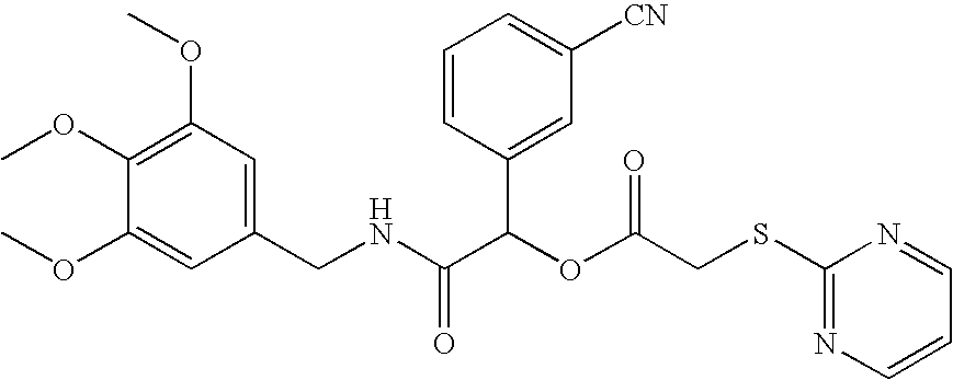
C1(CNC(C(OC(=O)CSC2=NC=CC=N2)C2=CC([CN])=CC=C2)=O)=CC(OC)=C(OC)C(OC)=C1
